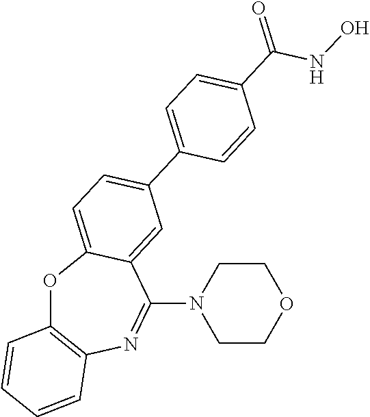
O1C2=C(N=C(N3CCOCC3)C3=CC(C4=CC=C(C(=O)NO)C=C4)=CC=C13)C=CC=C2
